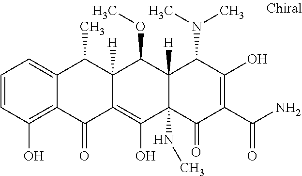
C12([H])C(NC)(C(=O)C(C(N)=O)=C(O)C1N(C)C)C(O)=C1C([H])(C2OC)C(C)C2=CC=CC(O)=C2C1=O
